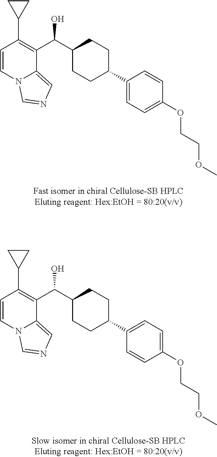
C1=CN2C(=CN=C2)C(C(C2CCC(C3=CC=C(OCCOC)C=C3)CC2)O)=C1C1CC1.C1=CN2C(=CN=C2)C(C(C2CCC(C3=CC=C(OCCOC)C=C3)CC2)O)=C1C1CC1
